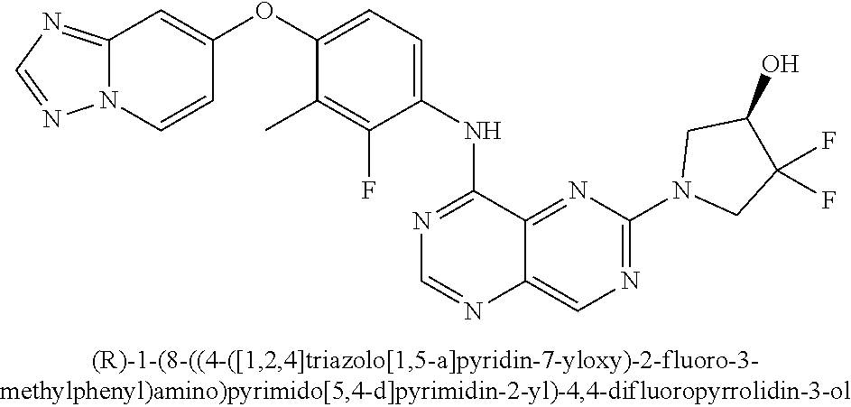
C1(OC2=CC=C(NC3=NC=NC4=CN=C(N5CC(F)(F)C(O)C5)N=C34)C(F)=C2C)=CC2=NC=NN2C=C1
